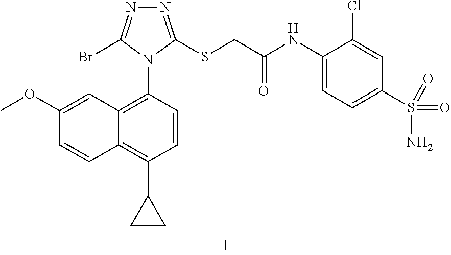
C12=C(N3C(SCC(=O)NC4=CC=C(S(=O)(N)=O)C=C4Cl)=NN=C3Br)C=CC(C3CC3)=C1C=CC(OC)=C2
